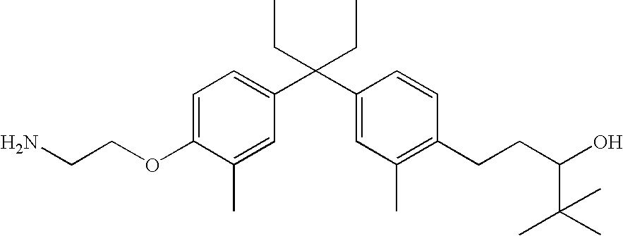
C1=C(OCCN)C(C)=CC(C(C2=CC(C)=C(CCC(C(C)(C)C)O)C=C2)(CC)CC)=C1
